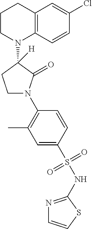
C12=C(C=CC(Cl)=C1)N(C1([H])CCN(C3=C(C)C=C(S(NC4=NC=CS4)(=O)=O)C=C3)C1=O)CCC2
